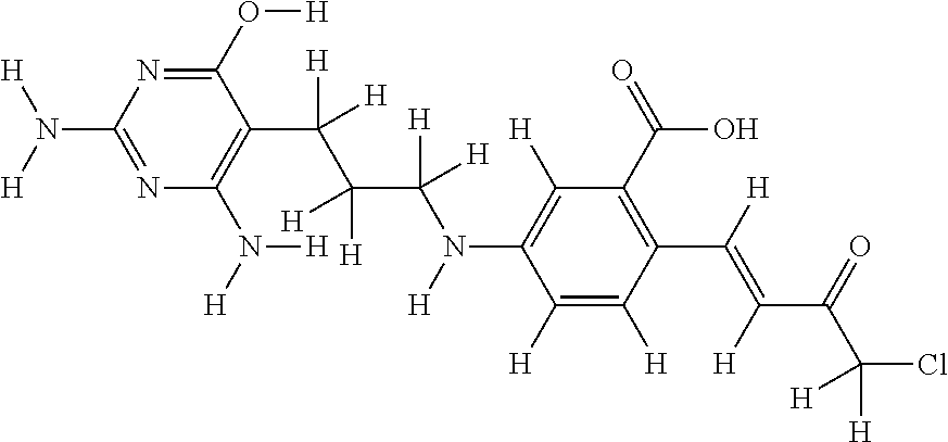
N1=C(N([H])[H])N=C(O[H])C(C(C([H])([H])C([H])([H])N([H])C2=C([H])C(C(=O)O)=C(C([H])=C(C(=O)C(Cl)([H])[H])[H])C([H])=C2[H])([H])[H])=C1N([H])[H]
